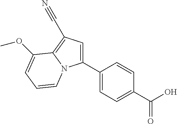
C1(C2=CC=C(C(O)=O)C=C2)=CC(C#N)=C2N1C=CC=C2OC
